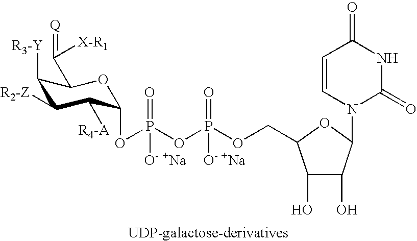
C1([R3-Y])C([R2-Z])C([R4-A])C(OP(OP(=O)(OCC2C(O)C(O)C(N3C(=O)NC(=O)C=C3)O2)[O- +Na])(=O)[O- +Na])OC1C(=[Q])[X-R1]
